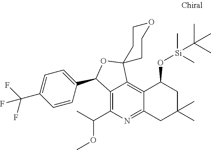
C12=C(C(C)OC)N=C3C(=C1C1(OC2C2=CC=C(C(F)(F)F)C=C2)CCOCC1)C(O[Si](C)(C)C(C)(C)C)CC(C)(C)C3
